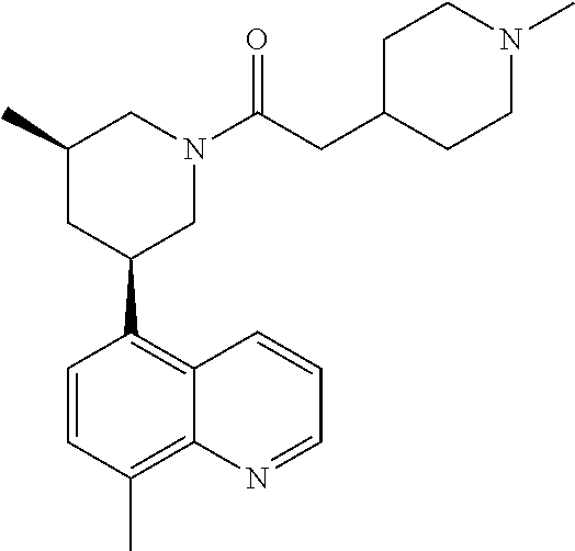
C1(C)CC(C2=C3C(=C(C)C=C2)N=CC=C3)CN(C(CC2CCN(C)CC2)=O)C1
